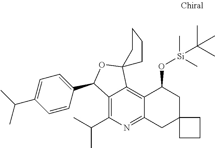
C12=C(C(C)C)N=C3C(=C1C1(OC2C2=CC=C(C(C)C)C=C2)CCCC1)C(O[Si](C)(C)C(C)(C)C)CC1(C3)CCC1
